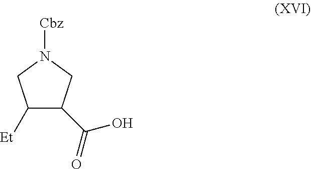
C1([Et])C(C(=O)O)CN([Cbz])C1
